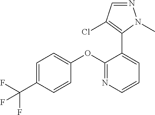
C1=C(C(F)(F)F)C=CC(OC2=NC=CC=C2C2=C(Cl)C=NN2C)=C1
